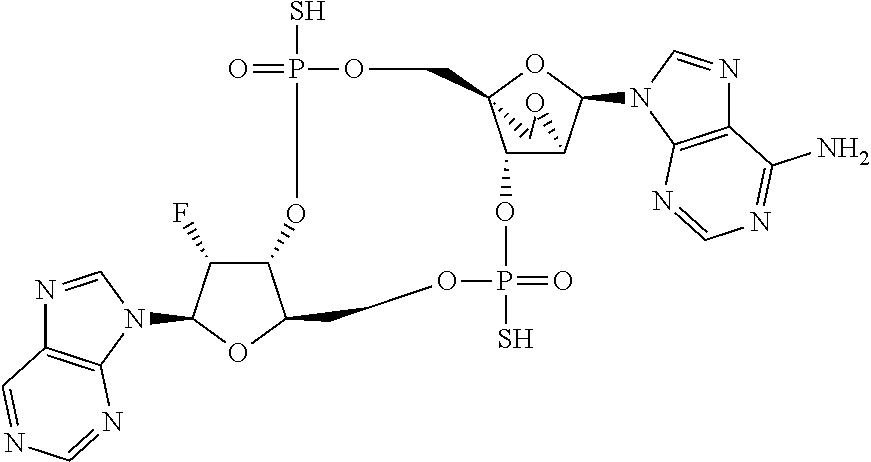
C12C(F)C(N3C=NC4=C3N=CN=C4)OC1COP(=O)(S)OC1C3C(N4C5=C(N=C4)C(N)=NC=N5)OC1(COP(S)(=O)O2)CO3
